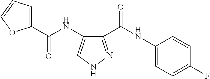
C1(C(NC2=CC=C(F)C=C2)=O)=NNC=C1NC(=O)C1=CC=CO1
